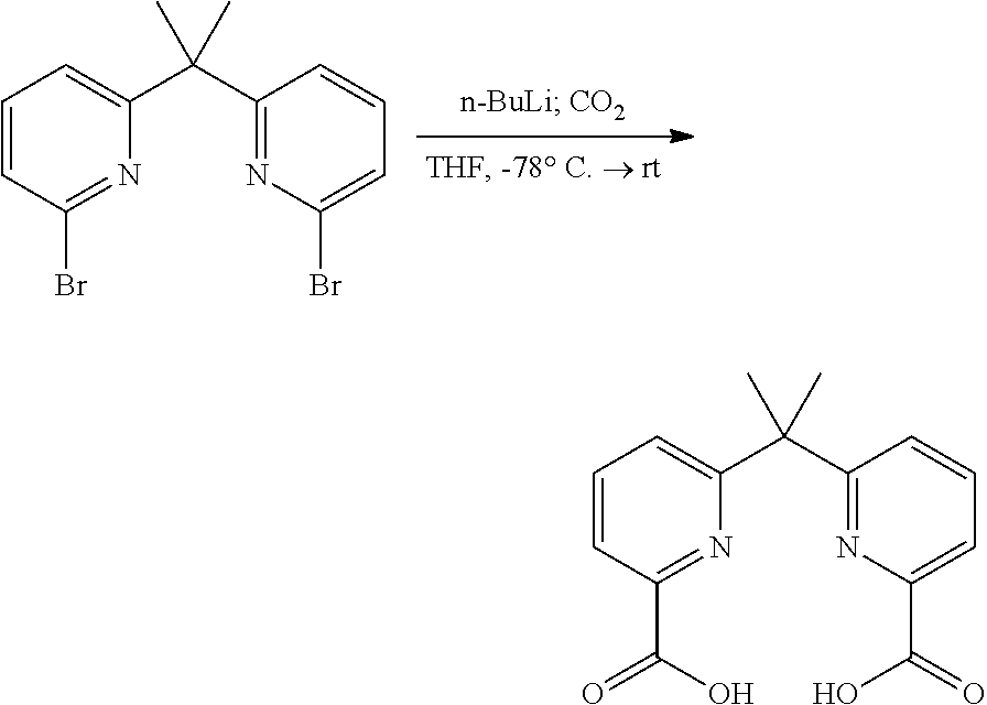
C1=CC(Br)=NC(C(C2=NC(Br)=CC=C2)(C)C)=C1.C1=CC(C(O)=O)=NC(C(C2=NC(C(=O)O)=CC=C2)(C)C)=C1
